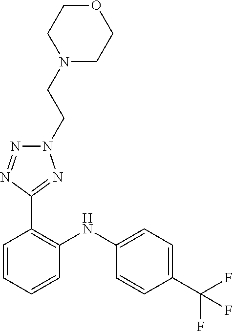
C1=C(NC2=C(C3=NN(CCN4CCOCC4)N=N3)C=CC=C2)C=CC(C(F)(F)F)=C1
